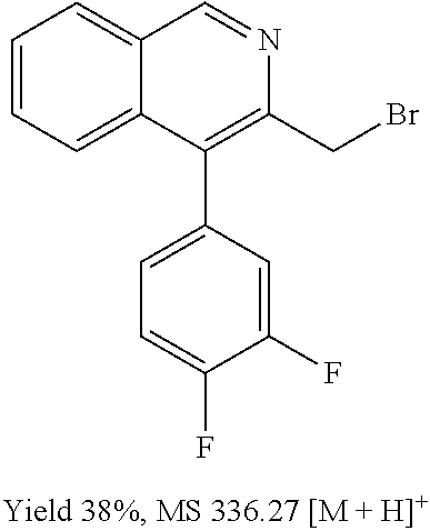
C1=CC=C2C(=C1)C=NC(CBr)=C2C1=CC=C(F)C(F)=C1
